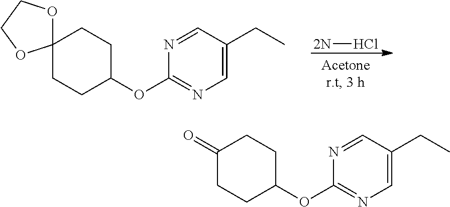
[2N]Cl.C1CC(OC2=NC=C(CC)C=N2)CCC12OCCO2.C1(=O)CCC(OC2=NC=C(CC)C=N2)CC1
